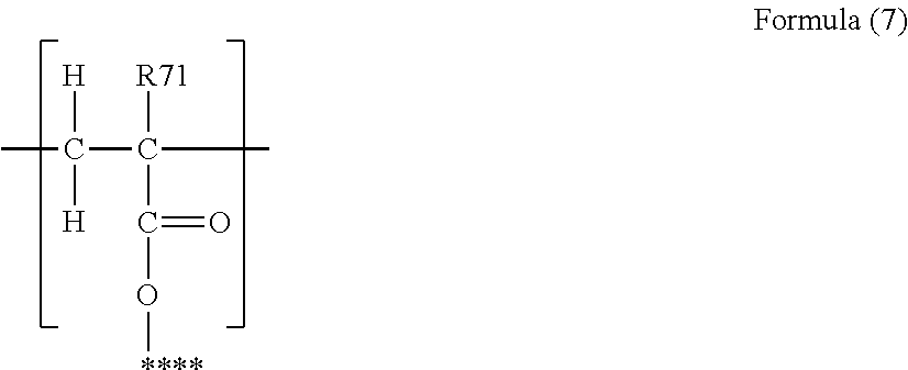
CC(C(C)([R71])C(=O)O[****])([H])[H]
